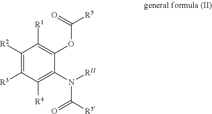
C1([R2])=C([R3])C([R4])=C(N(C([R5])=O)[RII])C(OC(=O)[R5])=C1[R1]
